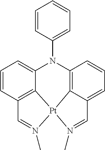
C1=CC2=C3C(=C1)N(C1=CC=CC=C1)C1=C4C(=CC=C1)C=N(C)[Pt]34N(C)=C2
